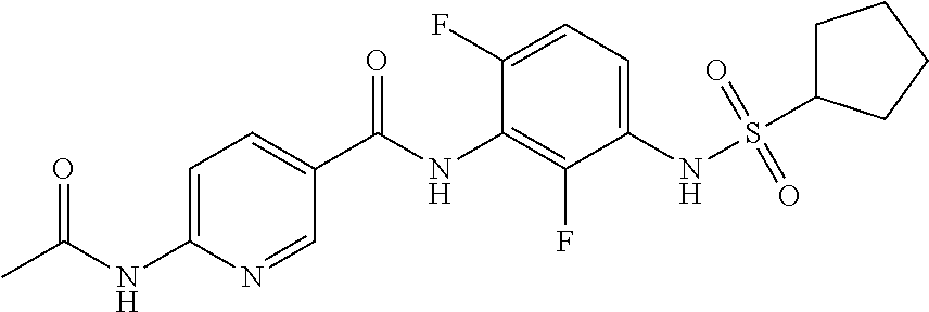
CC(NC1=CC=C(C(NC2=C(F)C(NS(=O)(=O)C3CCCC3)=CC=C2F)=O)C=N1)=O
